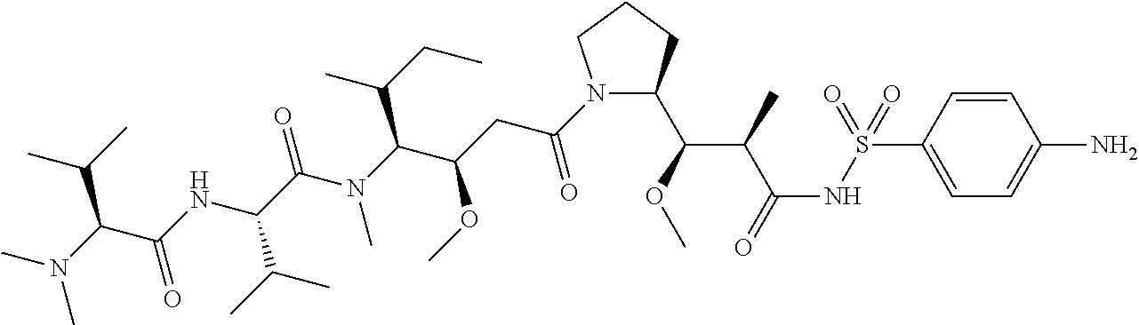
C1=CC(S(=O)(=O)NC(=O)C(C(C2N(C(CC(C(N(C(C(NC(C(N(C)C)C(C)C)=O)C(C)C)=O)C)C(CC)C)OC)=O)CCC2)OC)C)=CC=C1N
